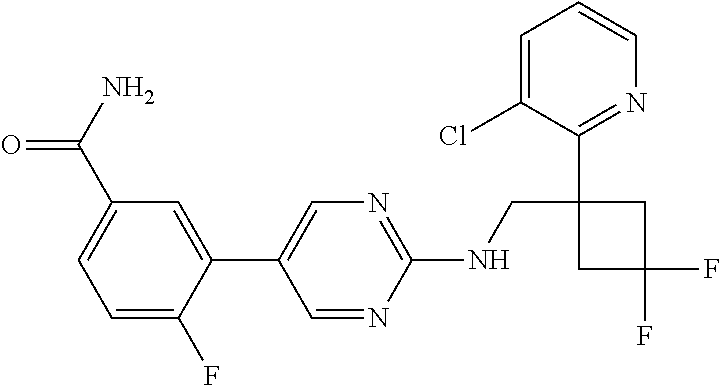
C1(C2=CN=C(NCC3(C4=NC=CC=C4Cl)CC(F)(F)C3)N=C2)=CC(C(N)=O)=CC=C1F
